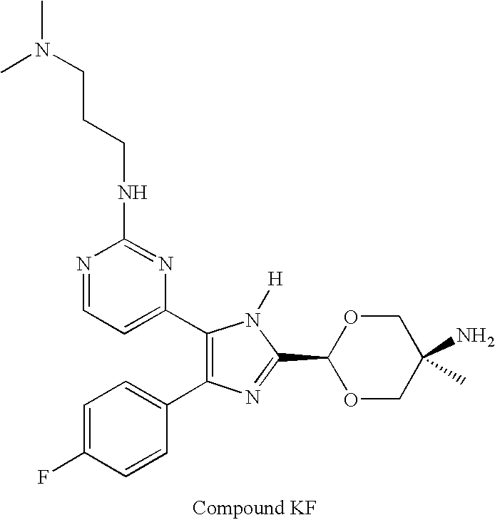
C1=C(F)C=CC(C2=C(C3=CC=NC(NCCCN(C)C)=N3)N([H])C(C3OCC(N)(C)CO3)=N2)=C1
